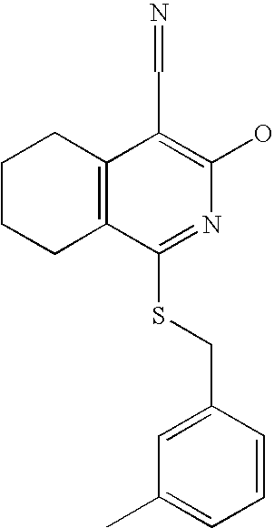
C1CCC2=C(C1)C(C=N)=C(O)N=C2SCC1=CC(C)=CC=C1
